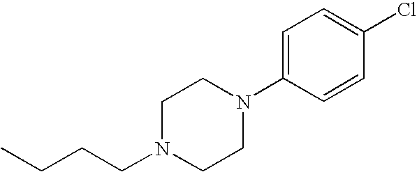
CCCCN1CCN(C2=CC=C(Cl)C=C2)CC1
